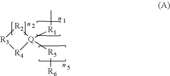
[R2]1[R3][R4][Q]1([R1]C)[R5][R6]
